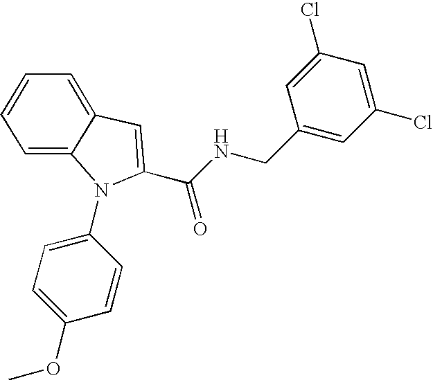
N1(C2=CC=C(OC)C=C2)C2=CC=CC=C2C=C1C(NCC1=CC(Cl)=CC(Cl)=C1)=O
